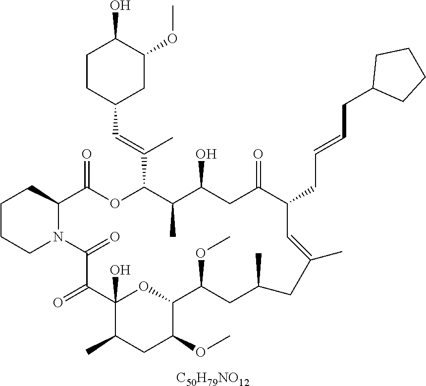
[C50H79NO12].C1CCN2C(C1)C(=O)OC(C(=CC1CC(OC)C(O)CC1)C)C(C)C(O)CC(=O)C(CC=CCC1CCCC1)C=C(C)CC(C)CC(OC)C1OC(O)(C(=O)C2=O)C(C)CC1OC
